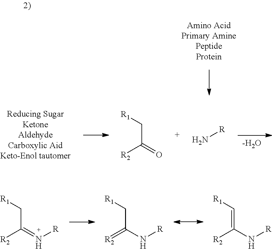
[-H2O].[R1]CC(=O)[R2].N[R].[R1]CC(=N[R])[R2].[R1]CC(N[R])=[R2].[R1]C=C(N[R])[R2]
